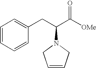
C1=CCN(C(CC2=CC=CC=C2)C([OMe])=O)C1
